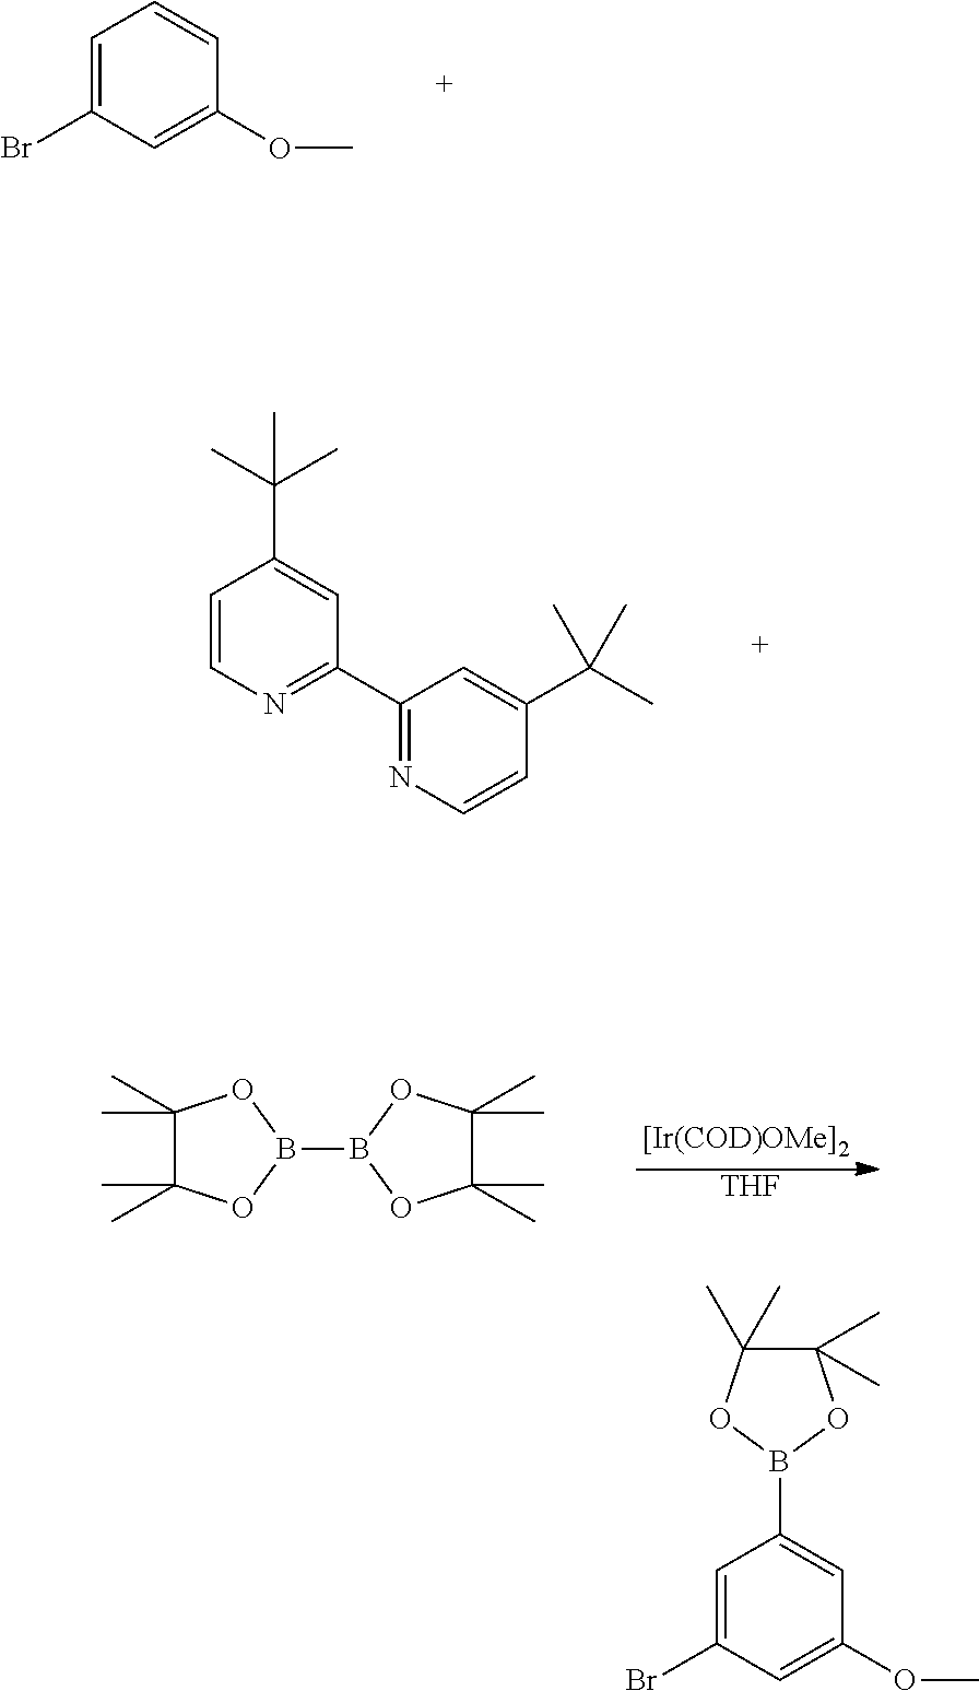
C1=C(Br)C=C(OC)C=C1.C1=CN=C(C2=NC=CC(C(C)(C)C)=C2)C=C1C(C)(C)C.B1(B2OC(C)(C)C(C)(C)O2)OC(C)(C)C(C)(C)O1.[THF].[[Ir(COD)OMe]2].C1=C(Br)C=C(OC)C=C1B1OC(C)(C)C(C)(C)O1
